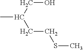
CC(CO)CCSC
